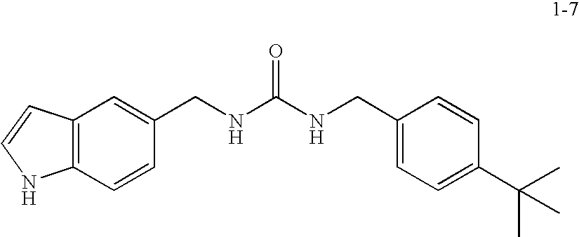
C12=C(C=CC(CNC(NCC3=CC=C(C(C)(C)C)C=C3)=O)=C1)NC=C2
